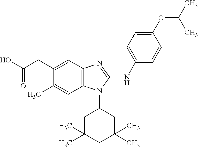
C12=C(C=C(CC(O)=O)C(C)=C1)N=C(NC1=CC=C(OC(C)C)C=C1)N2C1CC(C)(C)CC(C)(C)C1
